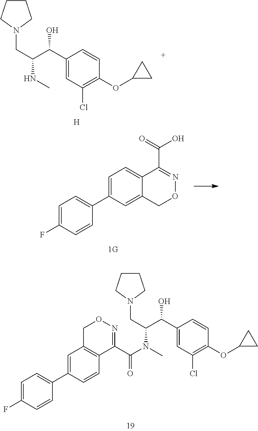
C1=C(C2=CC=C(F)C=C2)C=C2C(=C1)C(C(O)=O)=NOC2.C1(C(C(CN2CCCC2)N(C(C2=NOCC3=C2C=CC(C2=CC=C(F)C=C2)=C3)=O)C)O)=CC(Cl)=C(OC2CC2)C=C1.[H].C1(C(C(CN2CCCC2)NC)O)=CC(Cl)=C(OC2CC2)C=C1
